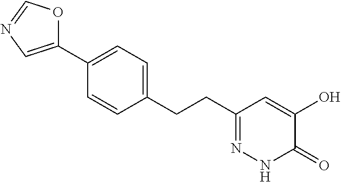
C1(C2=CN=CO2)=CC=C(CCC2=NNC(=O)C(O)=C2)C=C1
